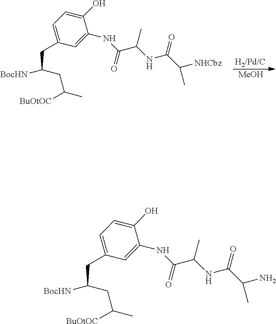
C1=C(CC([BocHN])CC(C)[BuOtOC])C=C(NC(C(NC(C(C)N)=O)C)=O)C(O)=C1.C1=C(CC([BocHN])CC(C)[BuOtOC])C=C(NC(C(NC(C(C)[NHCbz])=O)C)=O)C(O)=C1.[MeOH].[H2/Pd/C]
